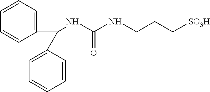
C1(C(C2=CC=CC=C2)NC(NCCC[SO3H])=O)=CC=CC=C1
